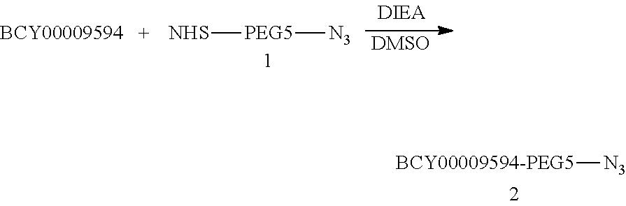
[BCY00009594-PEG5][N3].[NHS][PEG5][N3].[DMSO]
